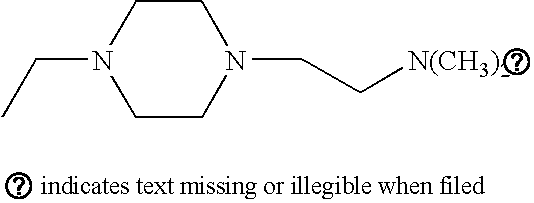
CCN1CCN(CC[N(CH3)2])CC1
